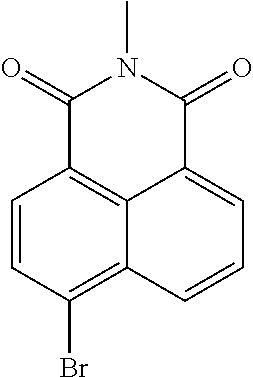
C1=CC(Br)=C2C3=C1C(=O)N(C)C(=O)C3=CC=C2
